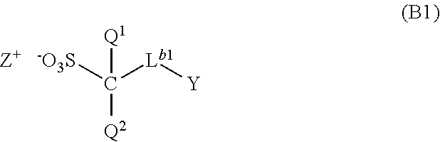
[Z+].[Lb1](C([-O3S])([Q1])[Q2])[Y]
